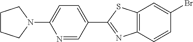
C1CCN(C2=CC=C(C3=NC4=C(C=C(Br)C=C4)S3)C=N2)C1
